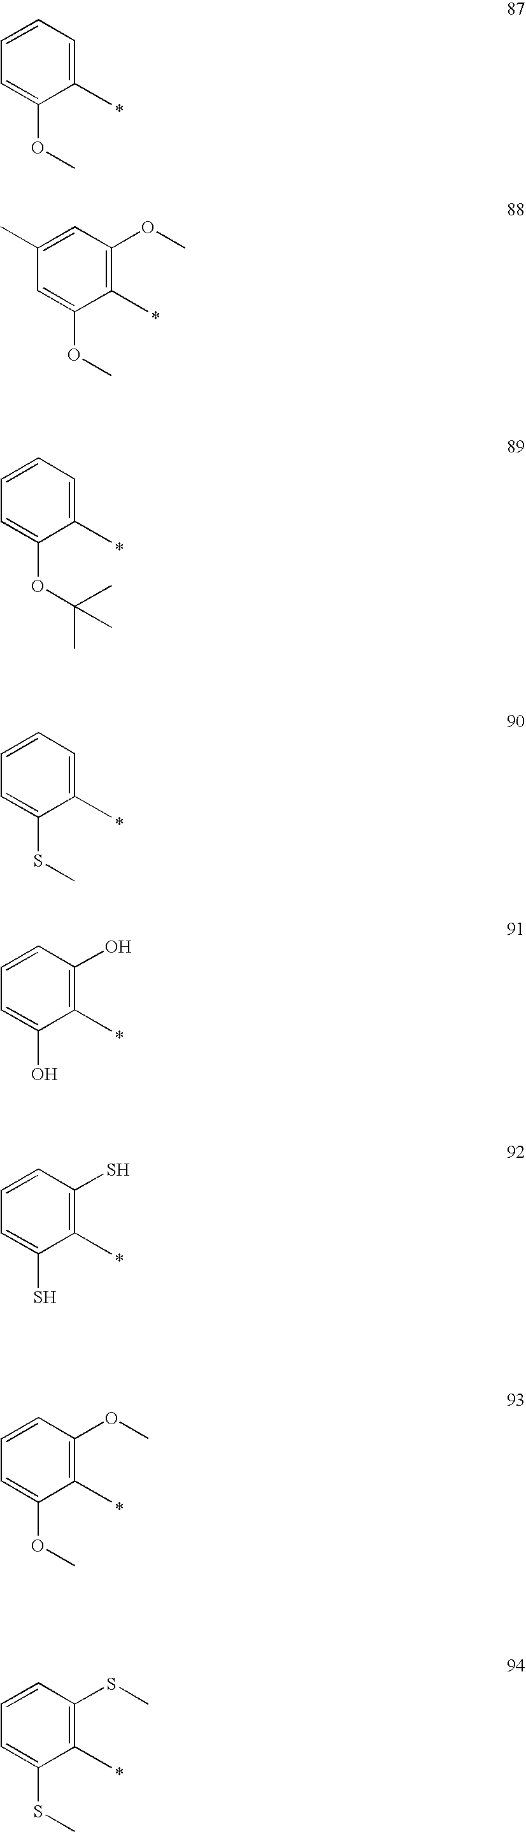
C1=CC=C(C)C(OC)=C1.C1(C)=CC(OC)=C(C)C(OC)=C1.C1=CC=C(C)C(OC(C)(C)C)=C1.C1=CC=C(C)C(SC)=C1.C1=CC(O)=C(C)C(O)=C1.C1=CC(S)=C(C)C(S)=C1.C1=CC(OC)=C(C)C(OC)=C1.C1=CC(SC)=C(C)C(SC)=C1
